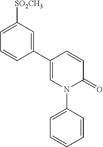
C1(C2=CC([SO2CH3])=CC=C2)=CN(C2=CC=CC=C2)C(=O)C=C1
